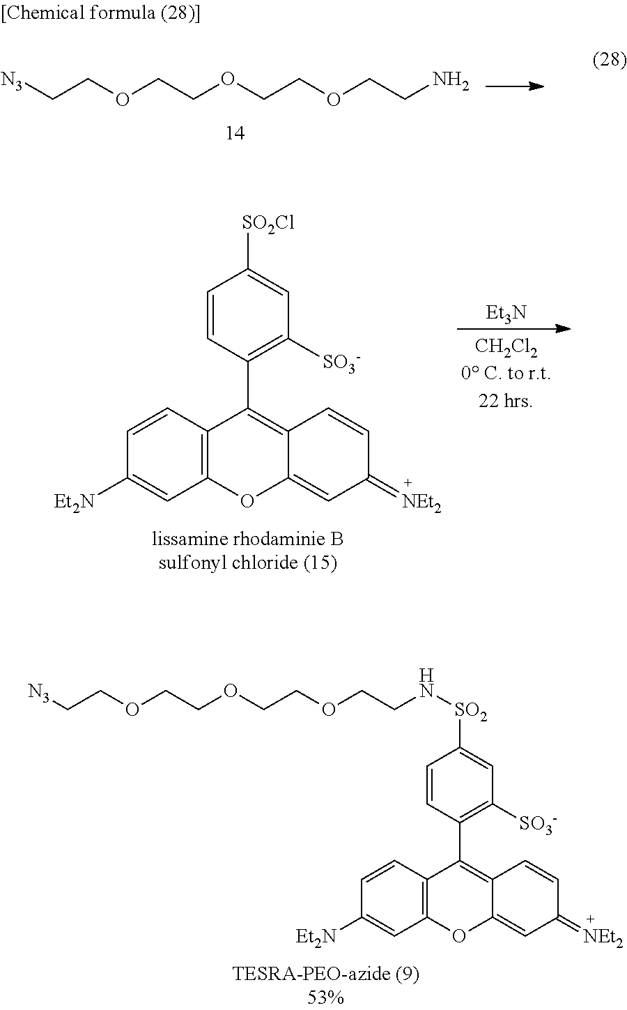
C1=CC(C2=C3C(=CC(=[NEt2])C=C3)OC3=C2C=CC([Et2N])=C3)=C([SO3-])C=C1[SO2]NCCOCCOCCOCC[N3].[N3]CCOCCOCCOCCN.C1=CC(C2=C3C(=CC(=[NEt2])C=C3)OC3=C2C=CC([Et2N])=C3)=C([SO3-])C=C1[SO2Cl].[Et3N]
